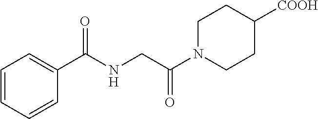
C1=CC=CC(C(NCC(N2CCC([COOH])CC2)=O)=O)=C1
